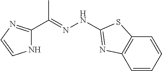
N1C(C(=NNC2=NC3=C(C=CC=C3)S2)C)=NC=C1
